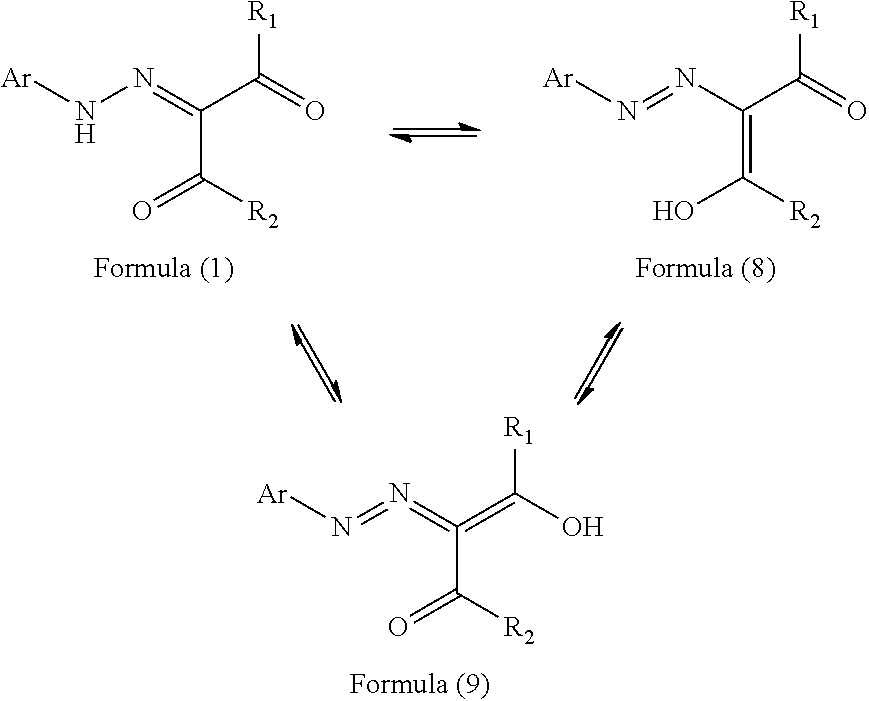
[Ar]N=N=C(=C(O)[R1])C([R2])=O.[Ar]NN=C(C(=O)[R1])C([R2])=O.[Ar]N=NC(C(=O)[R1])=C([R2])O
